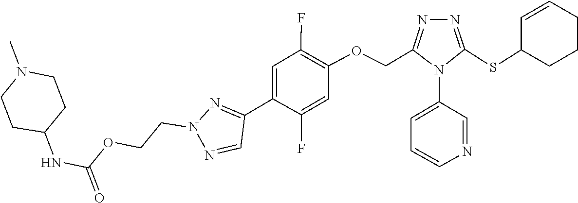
C1=NC=CC=C1N1C(COC2=C(F)C=C(C3=NN(CCOC(NC4CCN(C)CC4)=O)N=C3)C(F)=C2)=NN=C1SC1CCCC=C1
